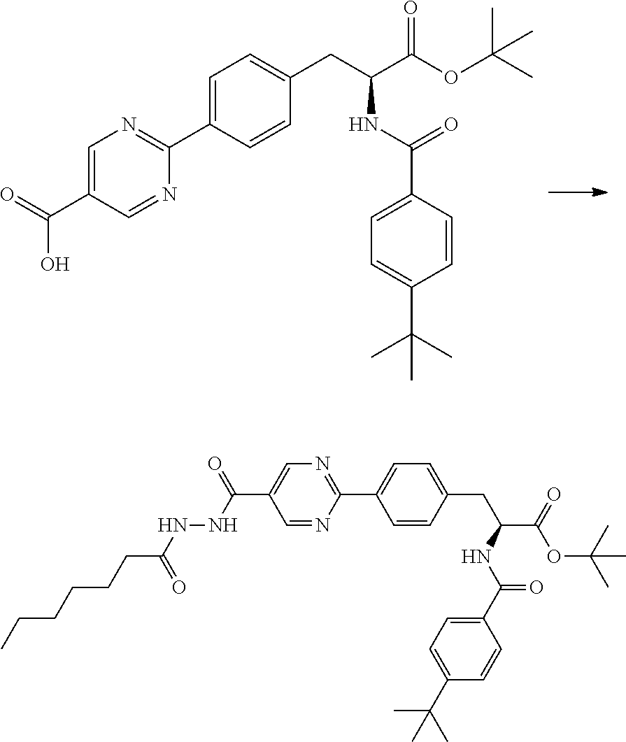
O=C(O)C1=CN=C(C2=CC=C(CC(C(OC(C)(C)C)=O)NC(=O)C3=CC=C(C(C)(C)C)C=C3)C=C2)N=C1.N1=C(C2=CC=C(CC(NC(=O)C3=CC=C(C(C)(C)C)C=C3)C(OC(C)(C)C)=O)C=C2)N=CC(C(=O)NNC(CCCCCC)=O)=C1
